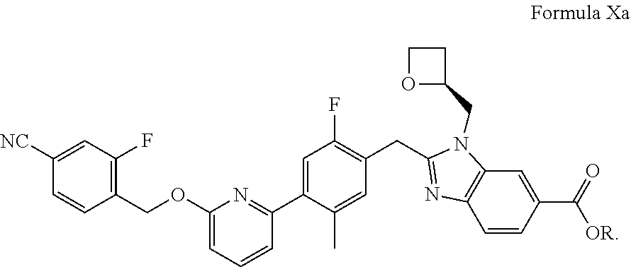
C1=C(C2=NC(OCC3=C(F)C=C([NC])C=C3)=CC=C2)C(C)=CC(CC2=NC3=C(N2CC2CCO2)C=C(C([OR])=O)C=C3)=C1F
